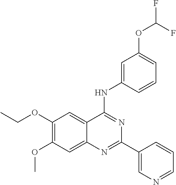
CCOC1=C(OC)C=C2C(=C1)C(NC1=CC(OC(F)F)=CC=C1)=NC(C1=CN=CC=C1)=N2
